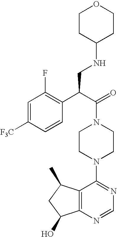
C(N1CCN(C2=NC=NC3=C2C(C)CC3O)CC1)(C(C1=C(F)C=C([F3C])C=C1)CNC1CCOCC1)=O
